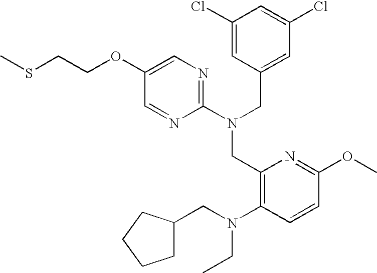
C1(OCCSC)=CN=C(N(CC2=CC(Cl)=CC(Cl)=C2)CC2=C(N(CC3CCCC3)CC)C=CC(OC)=N2)N=C1
